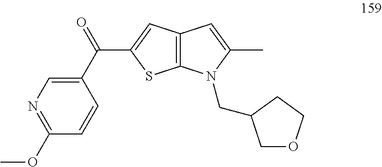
N1=C(OC)C=CC(C(=O)C2=CC3=C(S2)N(CC2COCC2)C(C)=C3)=C1
